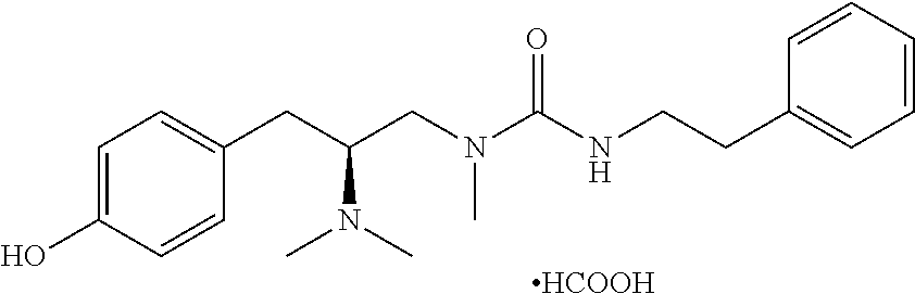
[HCOOH].C1=C(O)C=CC(CC(CN(C(NCCC2=CC=CC=C2)=O)C)N(C)C)=C1
